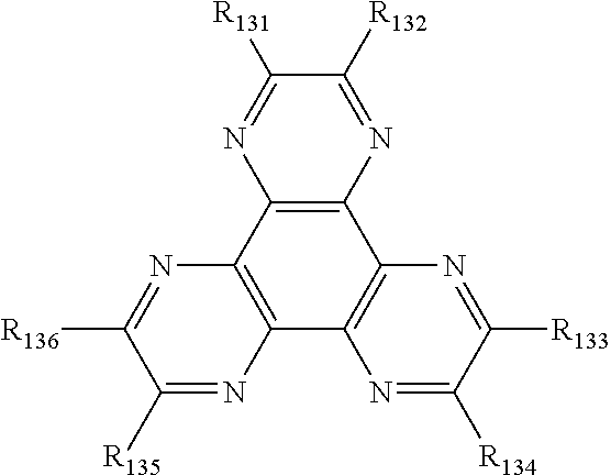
N1=C([R134])C([R133])=NC2=C1C1=C(C3=C2N=C([R132])C([R131])=N3)N=C([R136])C([R135])=N1
